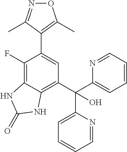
N1=C(C)C(C2=CC(C(C3=CC=CC=N3)(O)C3=CC=CC=N3)=C3C(=C2F)NC(=O)N3)=C(C)O1
